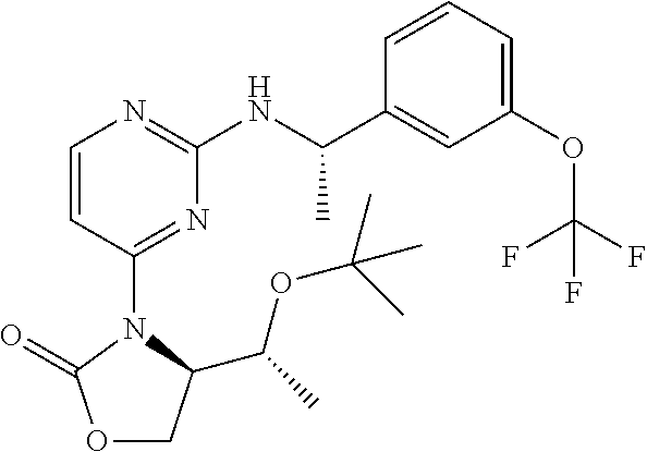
O1CC(C(C)OC(C)(C)C)N(C2=NC(NC(C3=CC(OC(F)(F)F)=CC=C3)C)=NC=C2)C1=O
